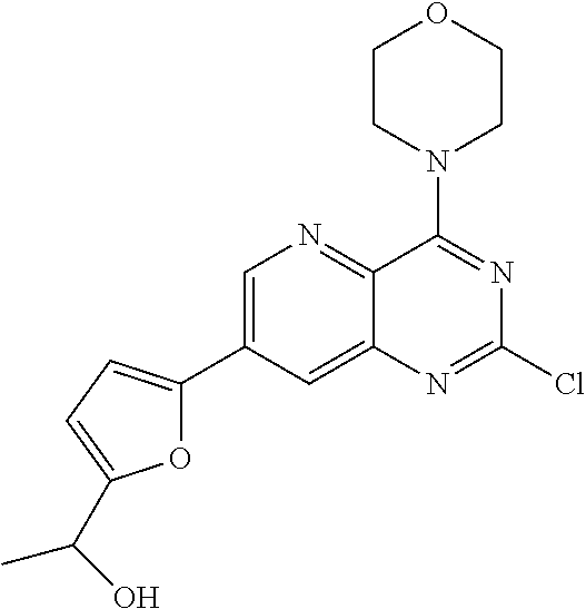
C1CN(C2=NC(Cl)=NC3=CC(C4=CC=C(C(C)O)O4)=CN=C23)CCO1
